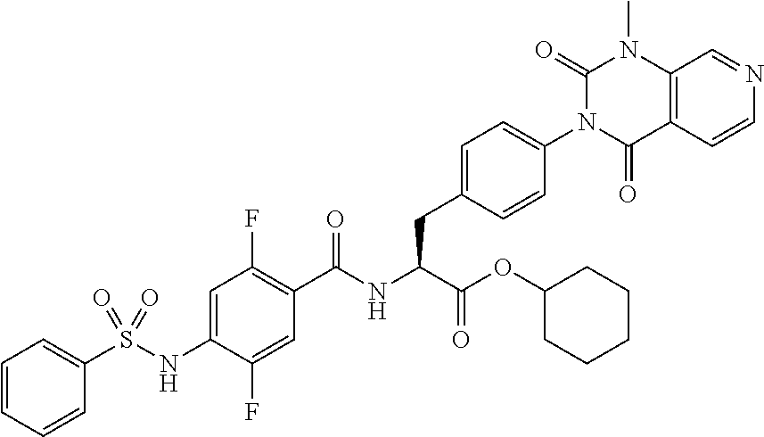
C1=CC=C(S(NC2=CC(F)=C(C(NC(C(=O)OC3CCCCC3)CC3=CC=C(N4C(=O)C5=C(N(C)C4=O)C=NC=C5)C=C3)=O)C=C2F)(=O)=O)C=C1
